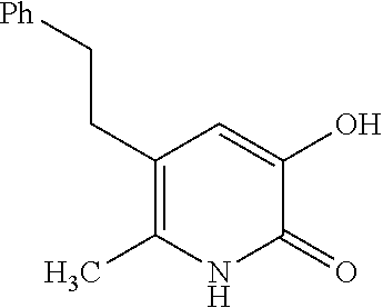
C1(CC[Ph])=C(C)NC(=O)C(O)=C1
